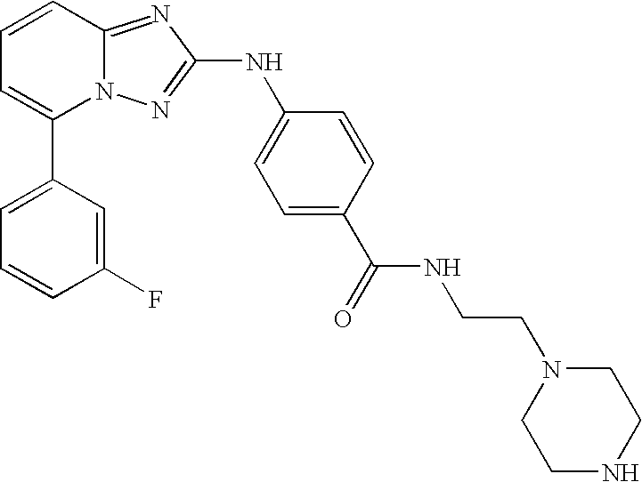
C1(C2=CC=CC3=NC(NC4=CC=C(C(NCCN5CCNCC5)=O)C=C4)=NN23)=CC=CC(F)=C1
